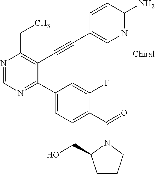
N1=CN=C(C2=CC=C(C(=O)N3C(CO)CCC3)C(F)=C2)C(C#CC2=CN=C(N)C=C2)=C1CC
